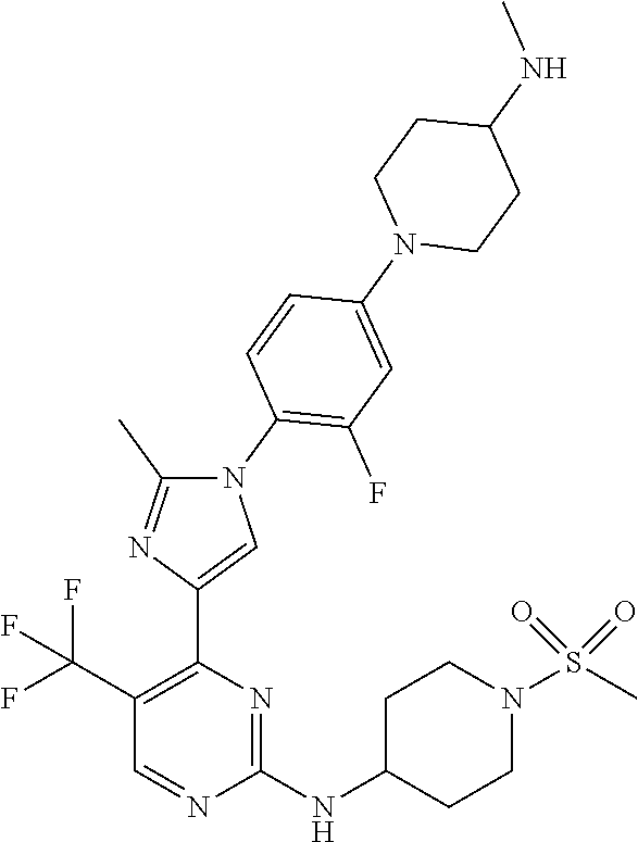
N1(C2=C(F)C=C(N3CCC(NC)CC3)C=C2)C(C)=NC(C2=C(C(F)(F)F)C=NC(NC3CCN(S(C)(=O)=O)CC3)=N2)=C1
